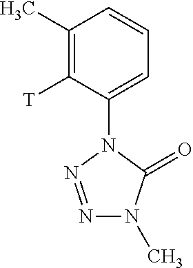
N1=NN(C2=CC=CC(C)=C2[T])C(=O)N1C
